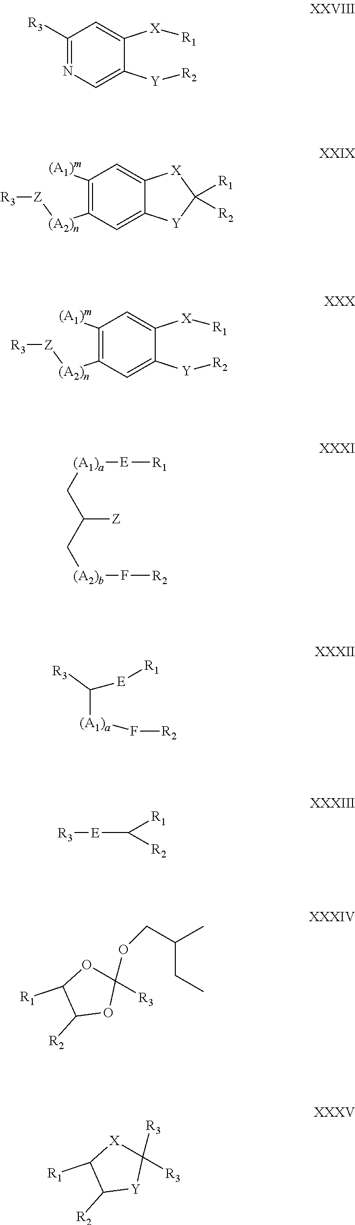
C1([R3])=NC=C([Y][R2])C([X][R1])=C1.C1([(A1)m])=C([(A2)n][Z][R3])C=C2C(=C1)[X]C([R1])([R2])[Y]2.C1([(A1)m])=C([(A2)n][Z][R3])C=C([Y][R2])C([X][R1])=C1.[(A1)a]([E][R1])CC([Z])C[(A2)b]F[R2].[(A1)a](C([E][R1])[R3])F[R2].[R3][E]C([R1])[R2].O1C([R1])C([R2])OC1(OCC(CC)C)[R3].[X]1C([R1])C([R2])[Y]C1([R3])[R3]
